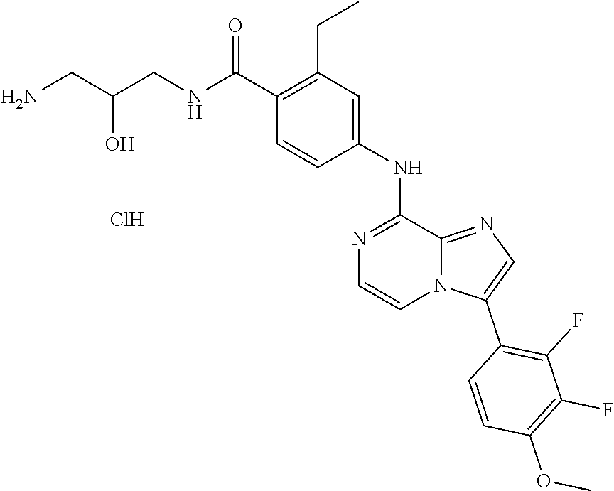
O(C)C1=C(F)C(F)=C(C2=CN=C3N2C=CN=C3NC2=CC(CC)=C(C(NCC(CN)O)=O)C=C2)C=C1.Cl
